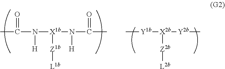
CC(=O)N([H])[X1b]([Z1b][L1b])N([H])C(C)=O.C[Y1b][X2b]([Y2b]C)[Z2b][L2b]
